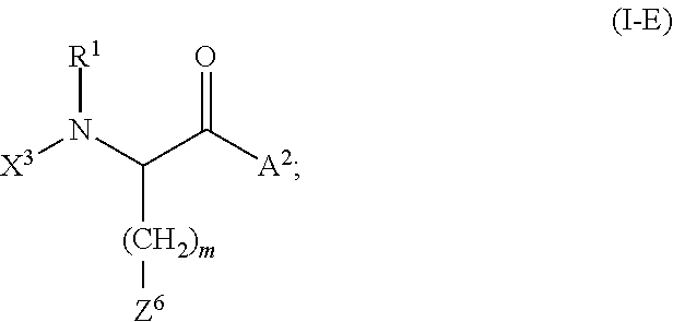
[R1]N([X3])C(C([A2])=O)[(CH2)m][Z6]
